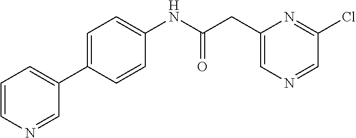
C1(CC(NC2=CC=C(C3=CC=CN=C3)C=C2)=O)=CN=CC(Cl)=N1
